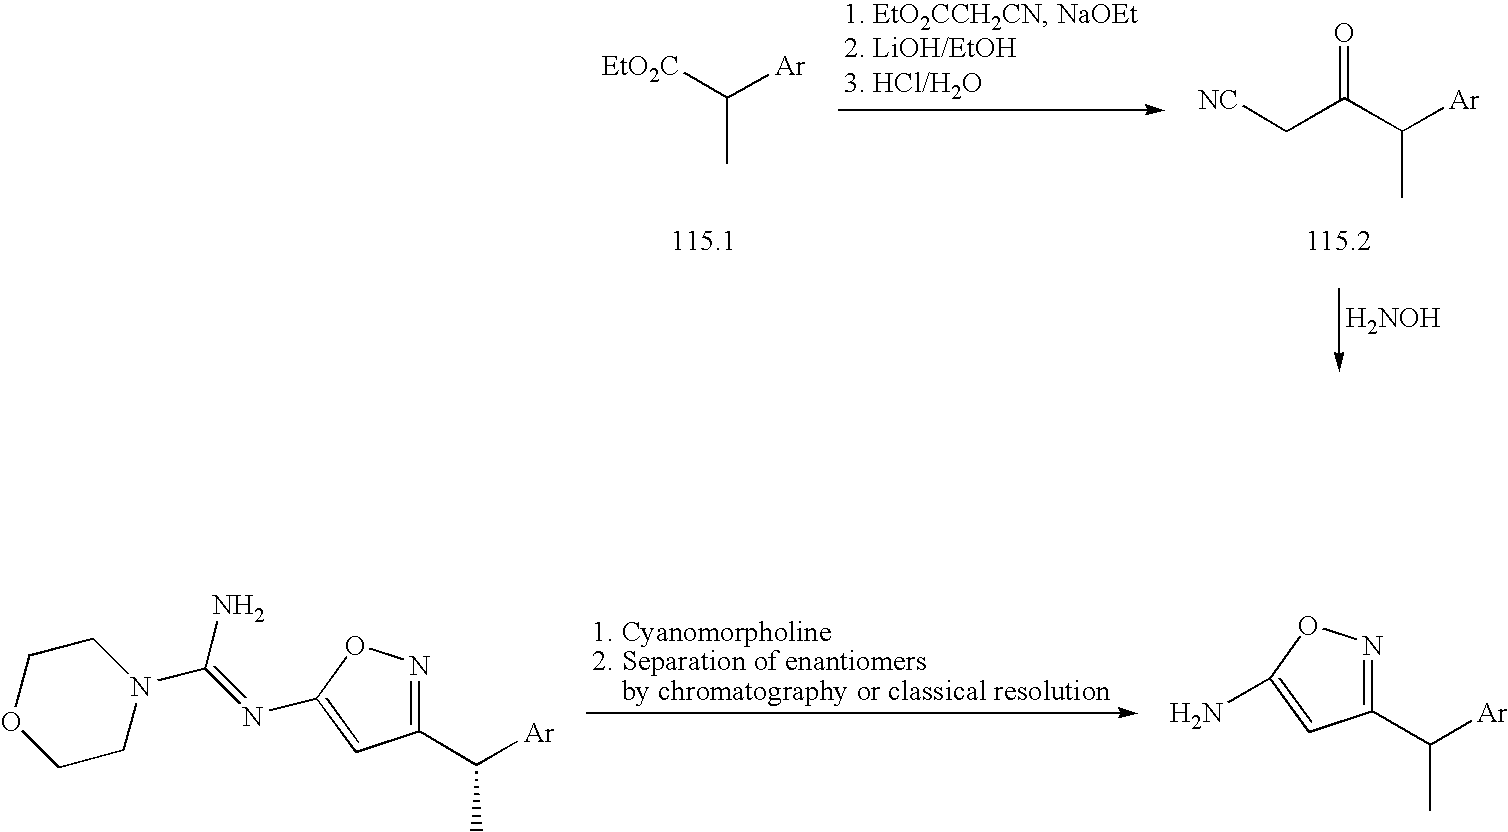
C(C)([EtO2C])[Ar].C(C)(C(C[NC])=O)[Ar].[H2NOH].C1(C([Ar])C)=NOC(N)=C1.C1(C([Ar])C)=NOC(N=C(N2CCOCC2)N)=C1
